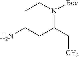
C1C(N)CC(CC)N([Boc])C1
